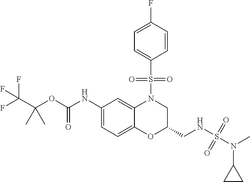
C1(NC(OC(C(F)(F)F)(C)C)=O)=CC=C2C(=C1)N(S(C1=CC=C(F)C=C1)(=O)=O)CC(CNS(=O)(N(C)C1CC1)=O)O2
